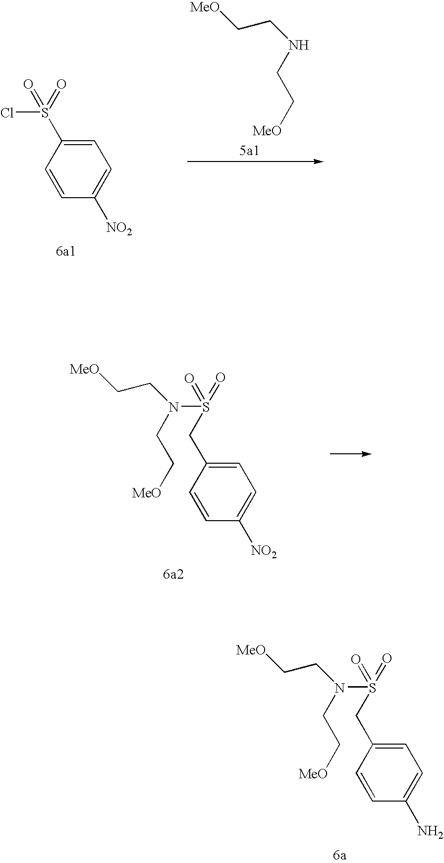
C1=CC(S(=O)(=O)Cl)=CC=C1[NO2].N(CC[MeO])CC[MeO].C1=CC(CS(=O)(=O)N(CC[MeO])CC[MeO])=CC=C1[NO2].C1=CC(CS(=O)(=O)N(CC[MeO])CC[MeO])=CC=C1N
